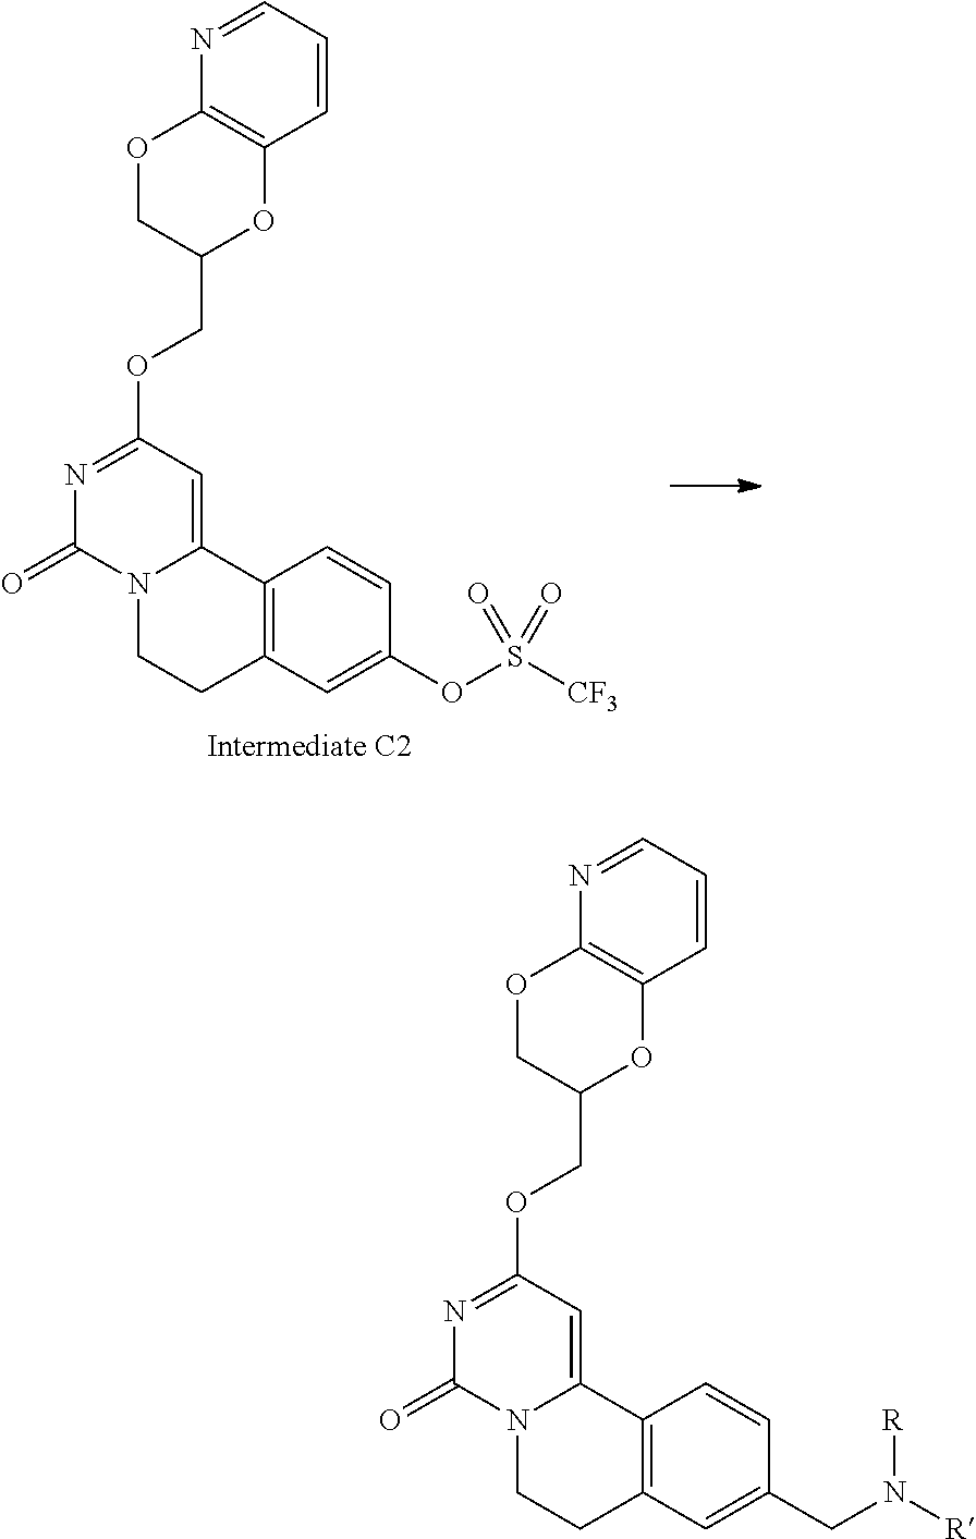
N1=C(OCC2OC3=C(OC2)N=CC=C3)C=C2N(C1=O)CCC1=C2C=CC(OS([CF3])(=O)=O)=C1.N1=C(OCC2OC3=C(OC2)N=CC=C3)C=C2N(C1=O)CCC1=C2C=CC(CN([R])[R])=C1
